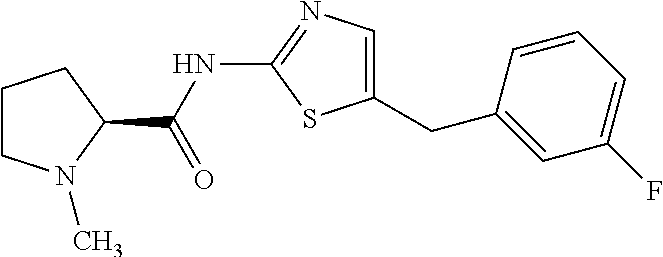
C1CN(C)C(C(NC2=NC=C(CC3=CC(F)=CC=C3)S2)=O)C1
